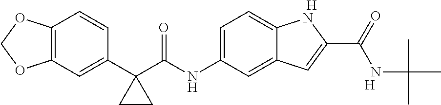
C12=C(C=C(C3(C(NC4=CC=C5C(=C4)C=C(C(NC(C)(C)C)=O)N5)=O)CC3)C=C1)OCO2.[H].[H]
